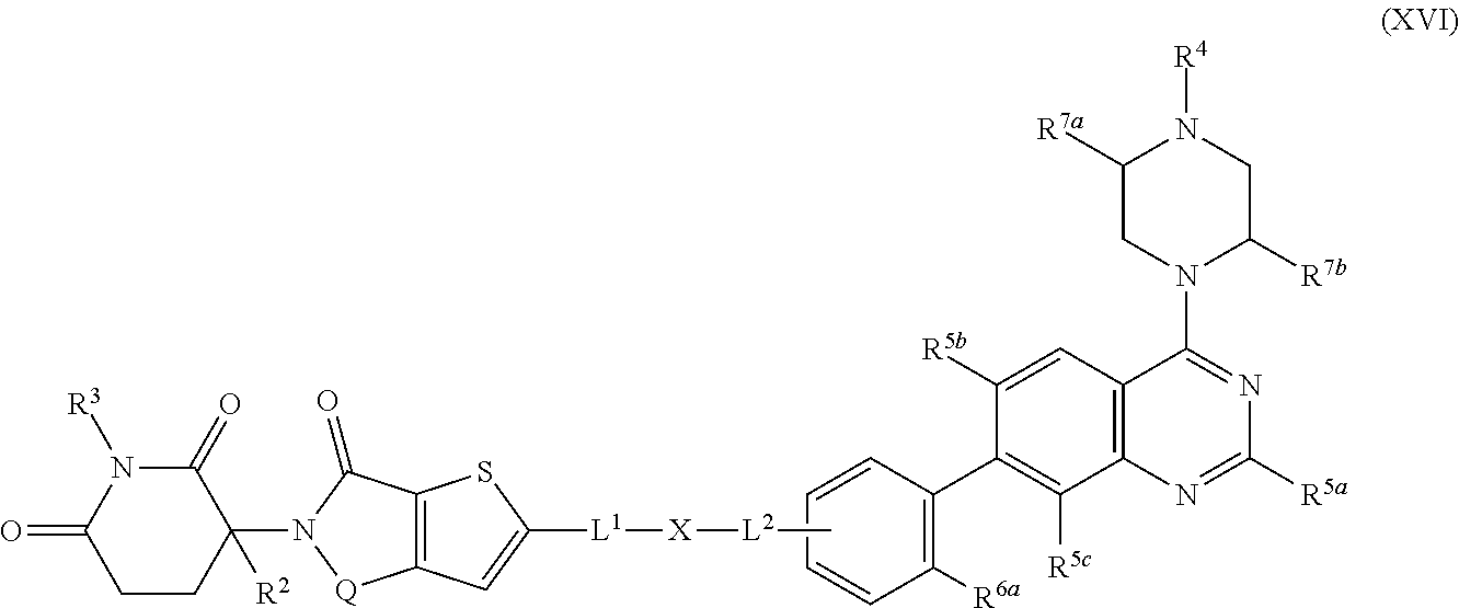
C1([R5b])=CC2=C(C([R5c])=C1C1=C([R6a])C=CC=C1)N=C([R5a])N=C2N1C([R7b])CN([R4])C([R7a])C1.C[L2][X][L1]C1=CC2=C(C(=O)N(C3([R2])C(=O)N([R3])C(=O)CC3)[Q]2)S1
